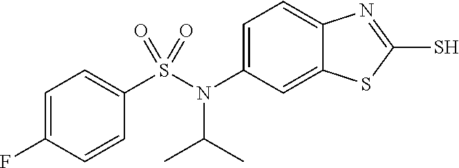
C1=C(N(S(C2=CC=C(F)C=C2)(=O)=O)C(C)C)C=C2C(=C1)N=C(S)S2
